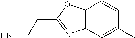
C12=C(C=C(C)C=C1)N=C(CCN)O2
